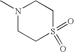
N1(C)CCS(=O)(=O)CC1
